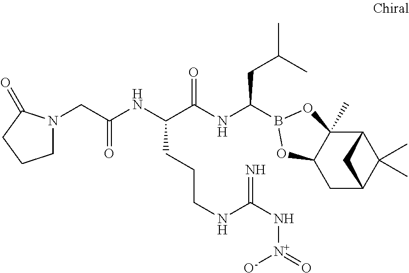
C12C3(C)C(CC(C1(C)C)C2)OB(C(NC(C(NC(=O)CN1CCCC1=O)CCCNC(N[N+]([O-])=O)=N)=O)CC(C)C)O3
